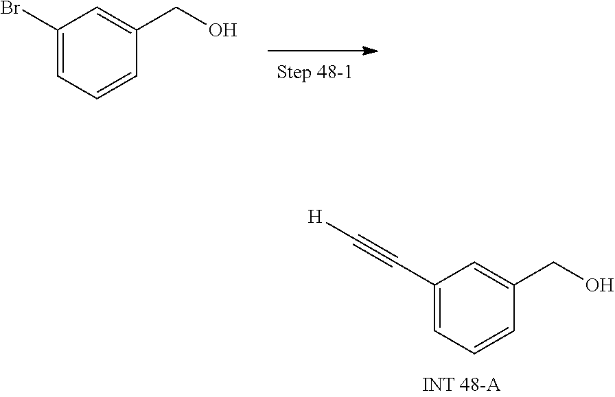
C1(C#C[H])=CC=CC(CO)=C1.C1(Br)=CC=CC(CO)=C1
